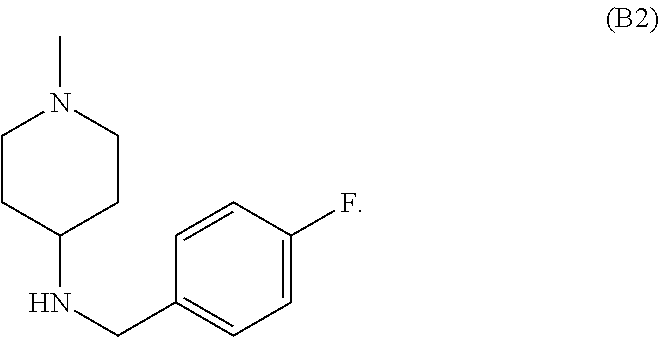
C1CC(NCC2=CC=C(F)C=C2)CCN1C
